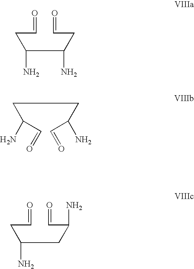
C(C(CC=O)N)(CC=O)N.C(C(C=O)N)CC(C=O)N.C(CC(C=O)N)(CC=O)N
